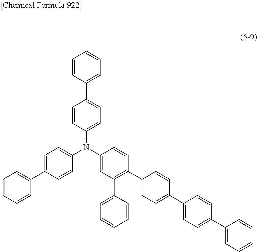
C1=CC(C2=CC=C(N(C3=CC(C4=CC=CC=C4)=C(C4=CC=C(C5=CC=C(C6=CC=CC=C6)C=C5)C=C4)C=C3)C3=CC=C(C4=CC=CC=C4)C=C3)C=C2)=CC=C1
